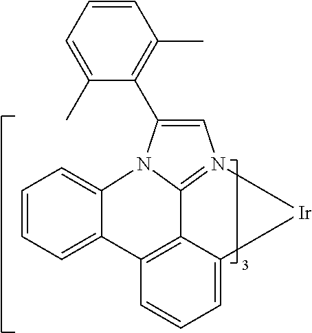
C1=CC=C2C(=C1)N1C3=N(C=C1C1=C(C)C=CC=C1C)[Ir]C1=CC=CC2=C13
